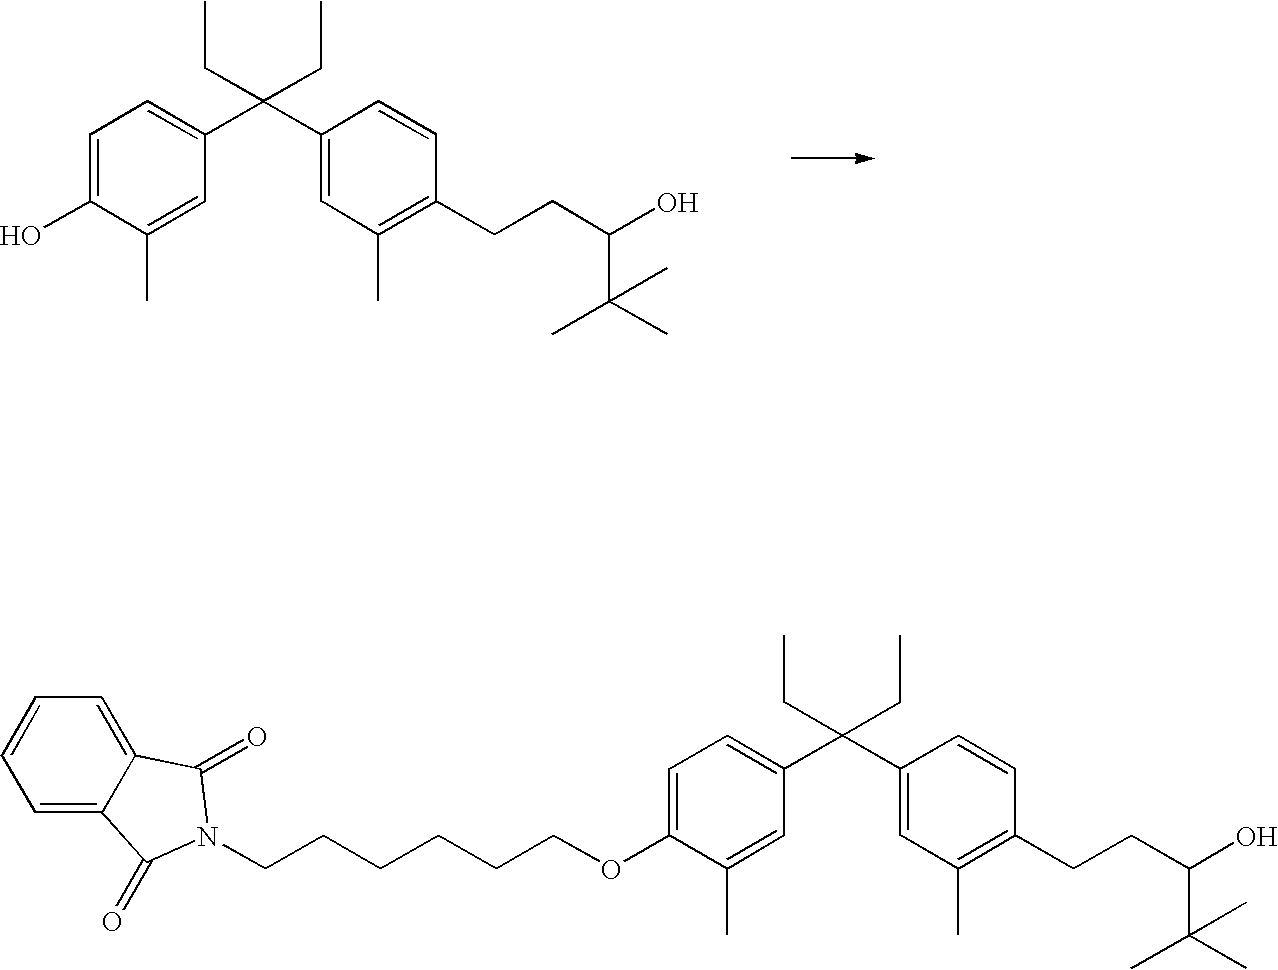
C1=C(O)C(C)=CC(C(C2=CC(C)=C(CCC(C(C)(C)C)O)C=C2)(CC)CC)=C1.C1=C(OCCCCCCN2C(=O)C3=CC=CC=C3C2=O)C(C)=CC(C(C2=CC(C)=C(CCC(C(C)(C)C)O)C=C2)(CC)CC)=C1
